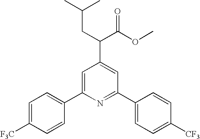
C1=C([F3C])C=CC(C2=CC(C(C(OC)=O)CC(C)C)=CC(C3=CC=C([CF3])C=C3)=N2)=C1
